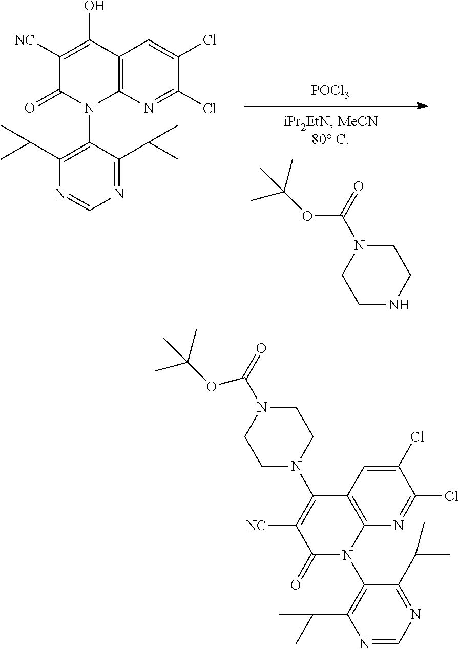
C1NCCN(C(=O)OC(C)(C)C)C1.[POCl3].C12=C(N=C(Cl)C(Cl)=C1)N(C1=C(C(C)C)N=CN=C1C(C)C)C(=O)C([NC])=C2O.N1=CN=C(C(C)C)C(N2C3=C(C(N4CCN(C(=O)OC(C)(C)C)CC4)=C([NC])C2=O)C=C(Cl)C(Cl)=N3)=C1C(C)C
